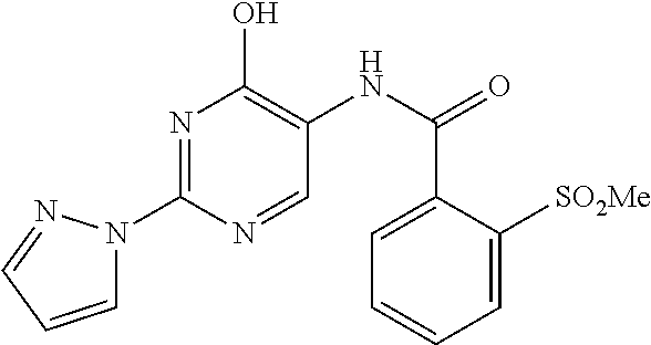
N1=C(N2C=CC=N2)N=CC(NC(=O)C2=CC=CC=C2[SO2Me])=C1O
